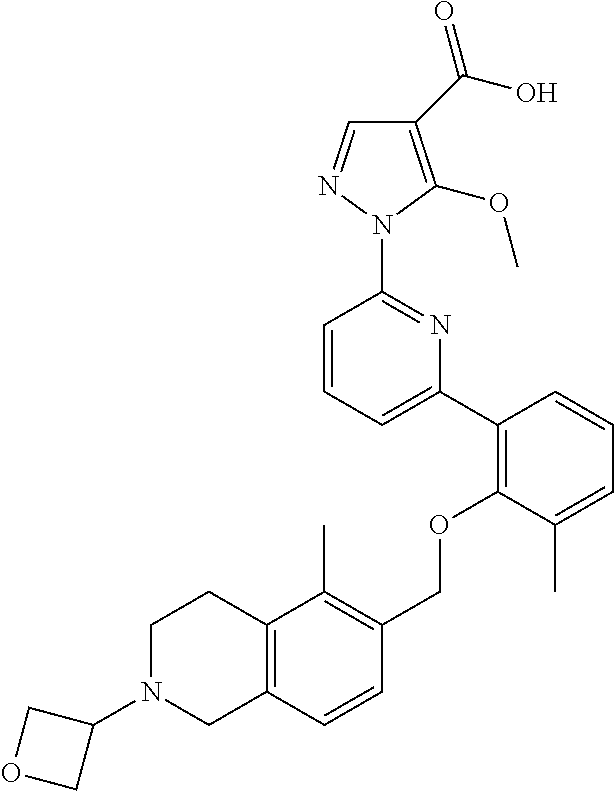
C1(C(O)=O)=C(OC)N(C2=NC(C3=C(OCC4=C(C)C5=C(C=C4)CN(C4COC4)CC5)C(C)=CC=C3)=CC=C2)N=C1
